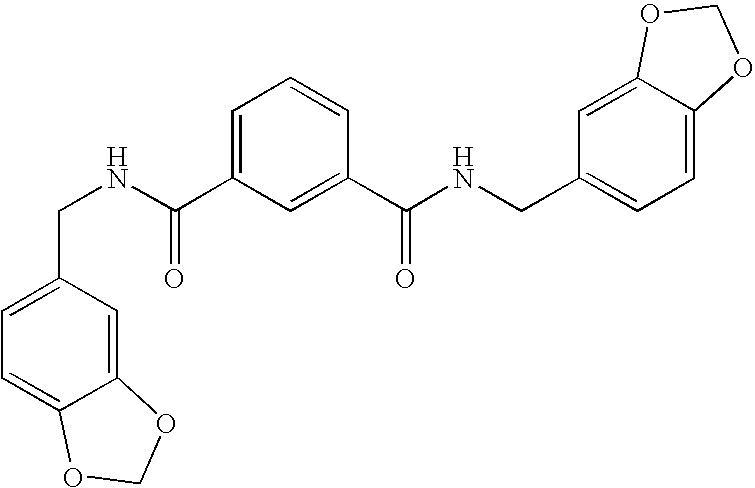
C1=C(C(NCC2=CC=C3C(=C2)OCO3)=O)C=C(C(NCC2=CC=C3C(=C2)OCO3)=O)C=C1
